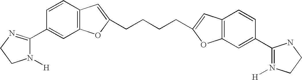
C1(C2=CC3=C(C=C2)C=C(CCCCC2=CC4=C(O2)C=C(C2=N([H])CCN2)C=C4)O3)=NCCN1[H]
